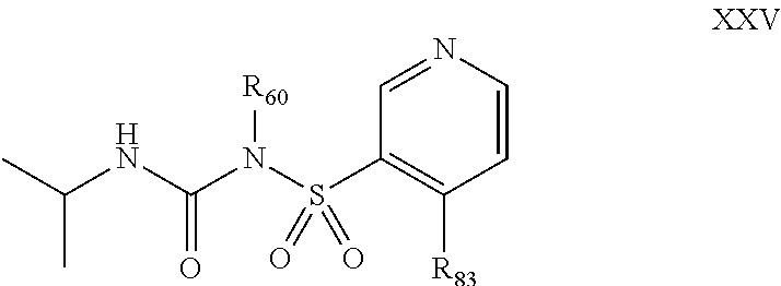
C1(S(N(C(NC(C)C)=O)[R60])(=O)=O)=C([R83])C=CN=C1
